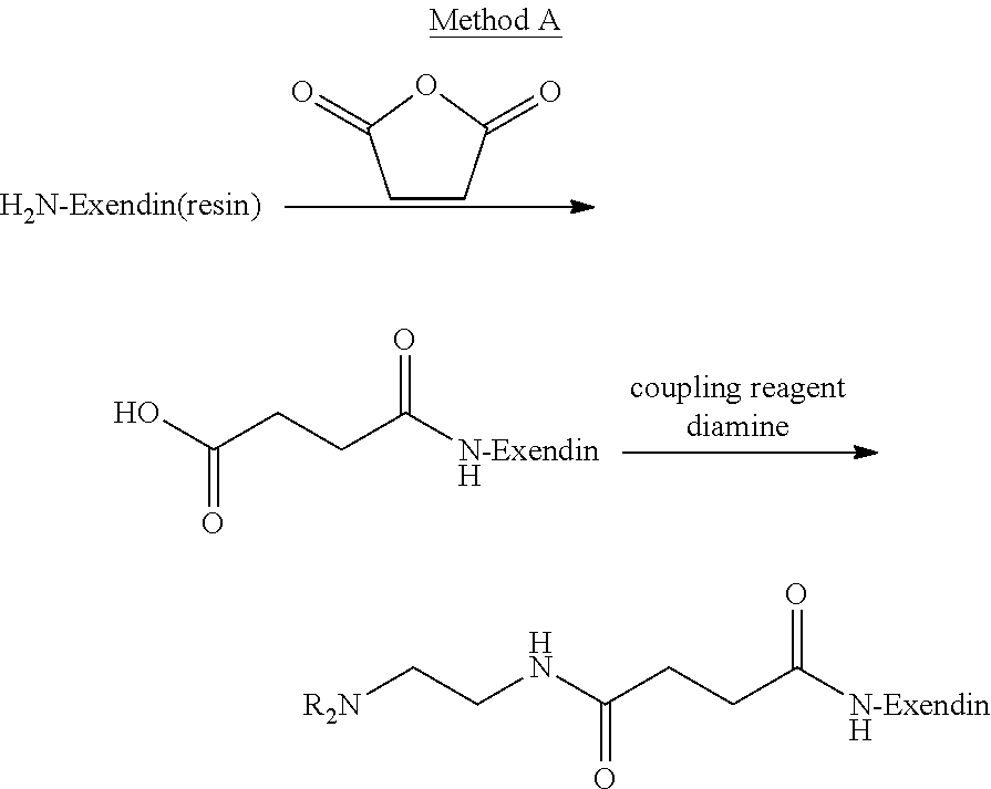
OC(CCC([N-ExendinH])=O)=O.[H2N-Exendin(resin)].C1CC(=O)OC1=O.[R2N]CCNC(CCC([N-ExendinH])=O)=O
